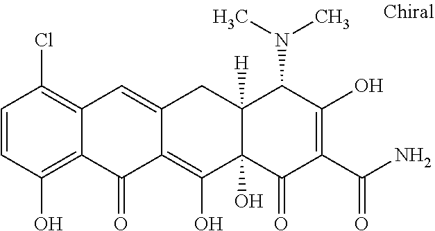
C12([H])C(O)(C(=O)C(C(N)=O)=C(O)C1N(C)C)C(O)=C1C(=CC3=C(Cl)C=CC(O)=C3C1=O)C2
